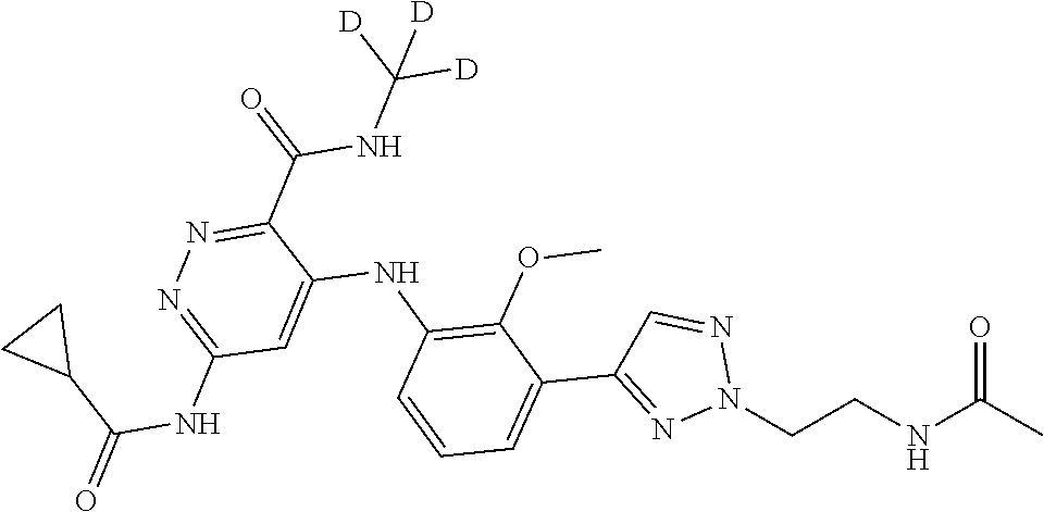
CC(NCCN1N=CC(C2=CC=CC(NC3=CC(NC(C4CC4)=O)=NN=C3C(NC([D])([D])[D])=O)=C2OC)=N1)=O
